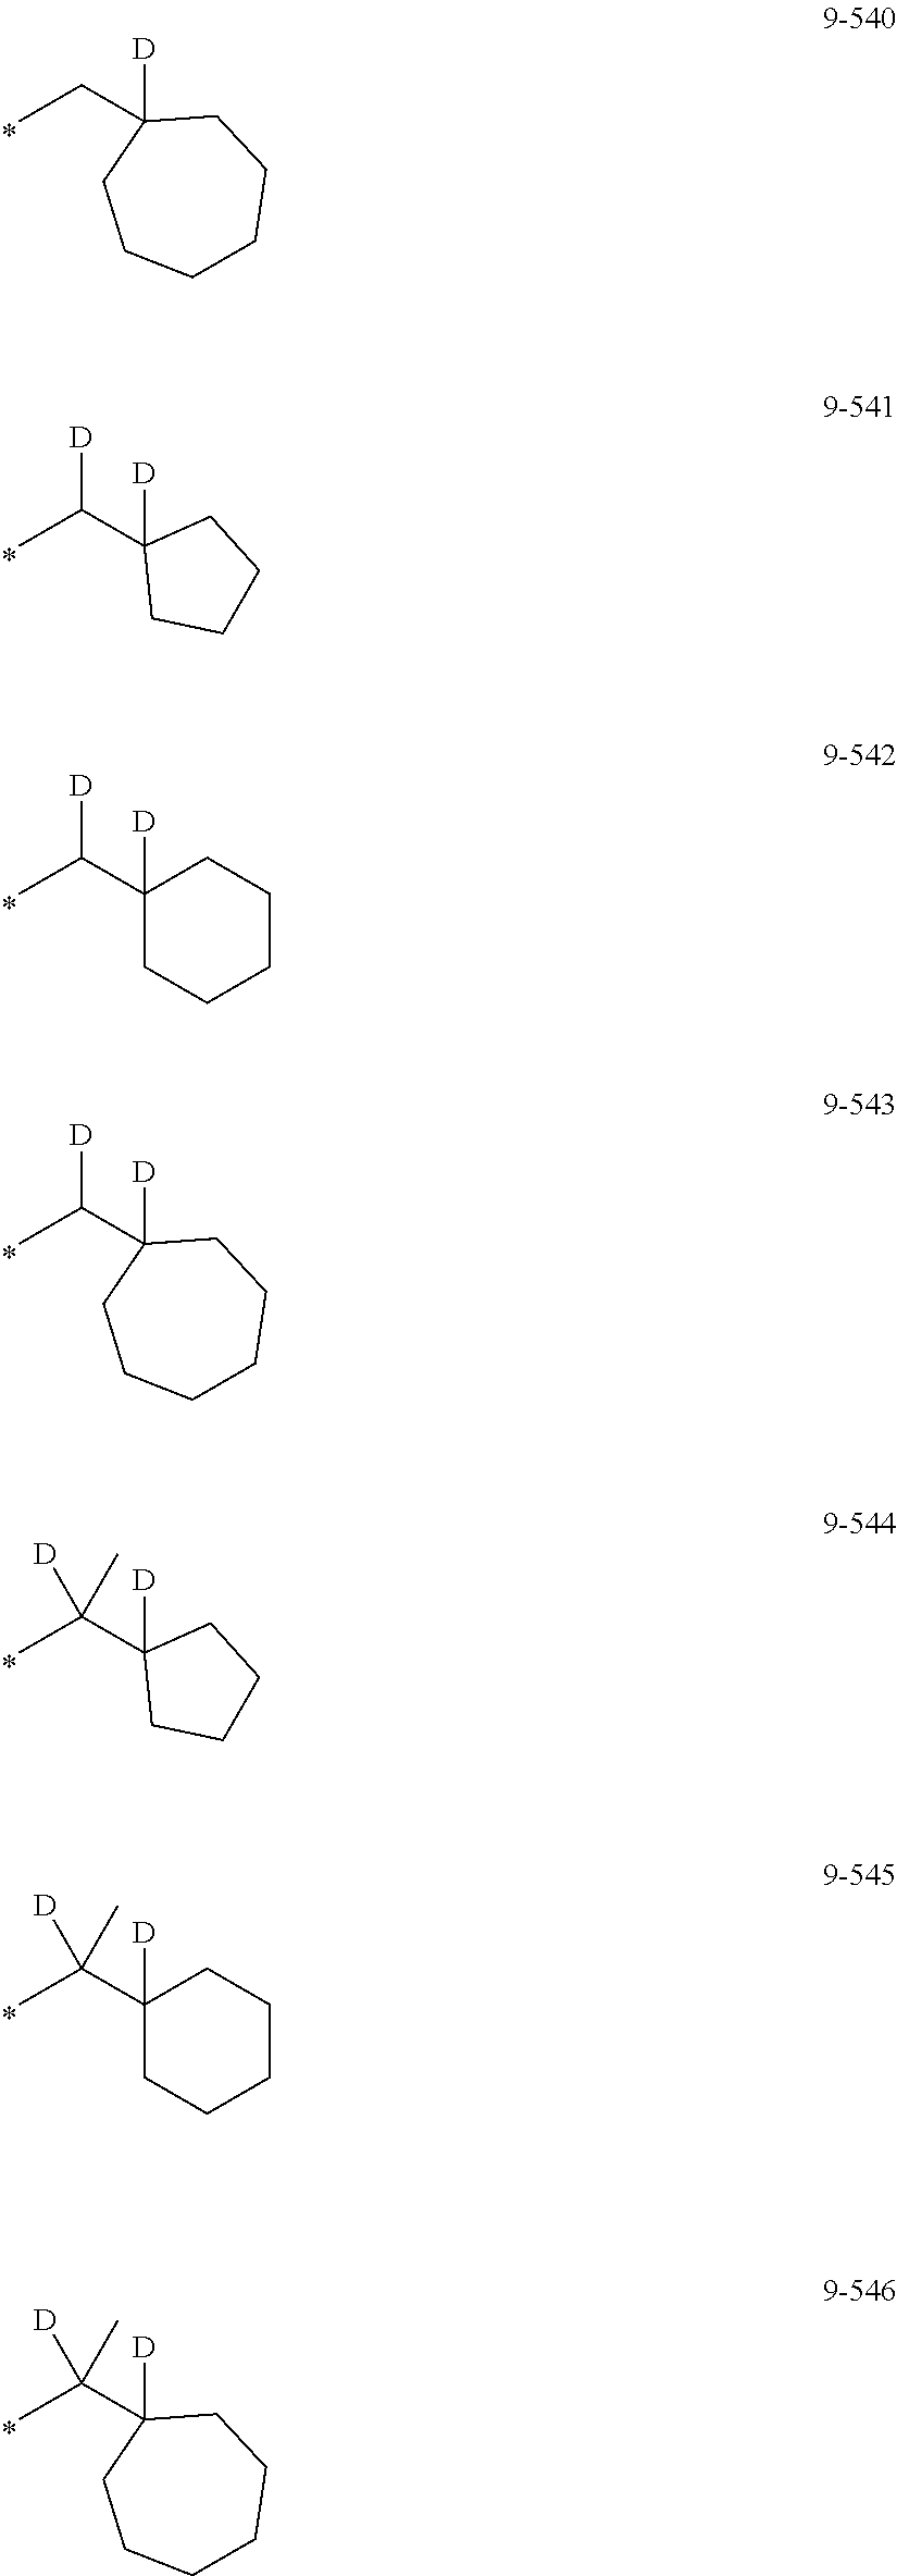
CCC1([D])CCCCCC1.CC(C1([D])CCCC1)[D].CC(C1([D])CCCCC1)[D].CC(C1([D])CCCCCC1)[D].CC(C1([D])CCCC1)([D])C.CC(C1([D])CCCCC1)([D])C.CC(C1([D])CCCCCC1)([D])C
